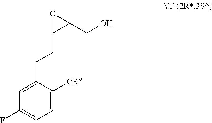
C1=C([ORd])C(CCC2C(CO)O2)=CC(F)=C1
